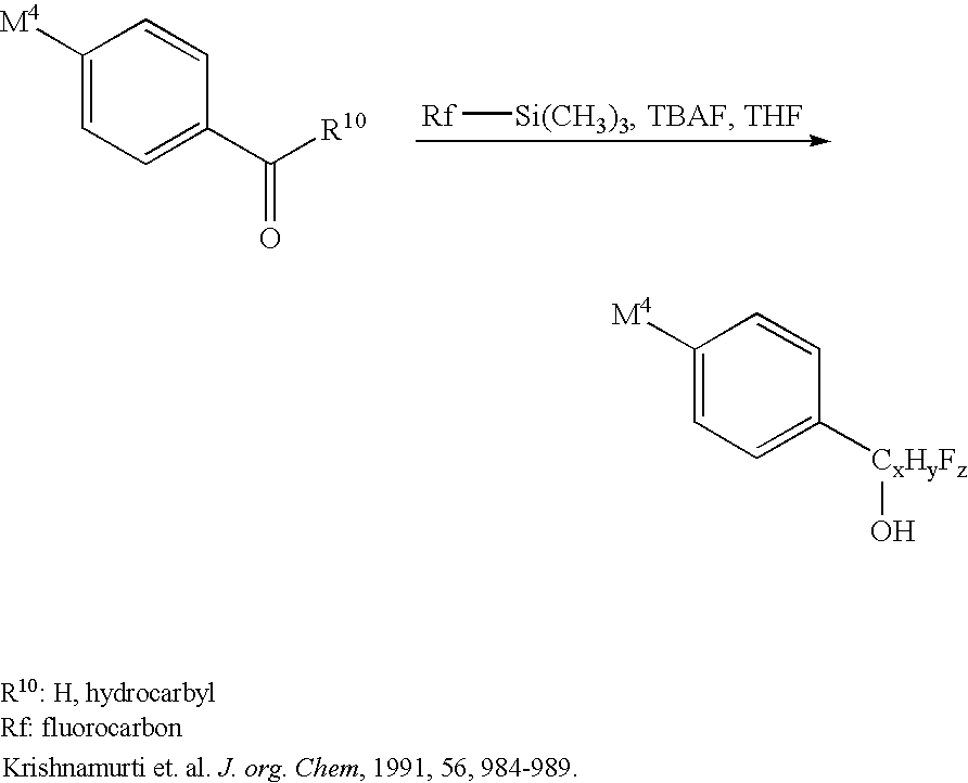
C1([M4])=CC=C(C([R10])=O)C=C1.[Rf][Si(CH3)3].C1([M4])=CC=C([CxHyFz]O)C=C1
